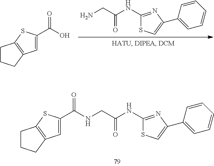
C1=C(C(=O)O)SC2=C1CCC2.C1(NC(=O)CN)=NC(C2=CC=CC=C2)=CS1.C(=O)(NCC(NC1=NC(C2=CC=CC=C2)=CS1)=O)C1=CC2=C(S1)CCC2
